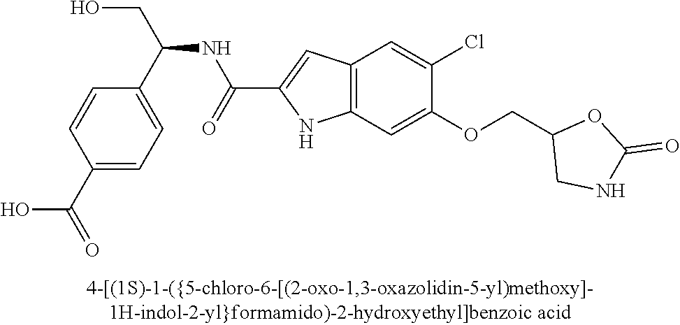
C1(C(O)=O)=CC=C(C(CO)NC(C2=CC3=C(N2)C=C(OCC2CNC(=O)O2)C(Cl)=C3)=O)C=C1
